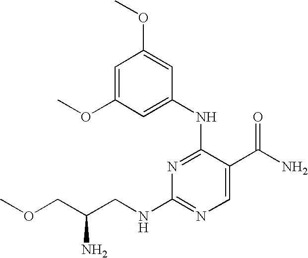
N1=C(NC2=CC(OC)=CC(OC)=C2)C(C(N)=O)=CN=C1NCC(COC)N
